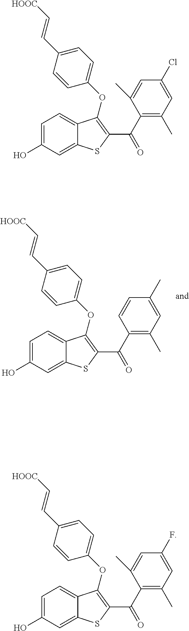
C1=C(O)C=C2C(=C1)C(OC1=CC=C(C=C[HOOC])C=C1)=C(C(C1=C(C)C=C(Cl)C=C1C)=O)S2.C1=C(O)C=C2C(=C1)C(OC1=CC=C(C=C[HOOC])C=C1)=C(C(C1=C(C)C=C(C)C=C1)=O)S2.C1=C(O)C=C2C(=C1)C(OC1=CC=C(C=C[HOOC])C=C1)=C(C(C1=C(C)C=C(F)C=C1C)=O)S2
